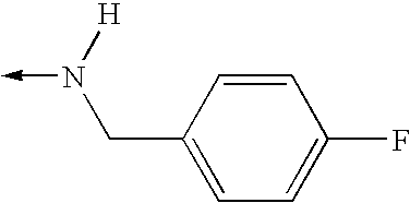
N(->C)([H])CC1=CC=C(F)C=C1
